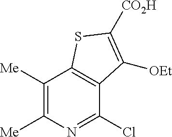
N1=C(Cl)C2=C(C([Me])=C1[Me])SC([CO2H])=C2[OEt]
